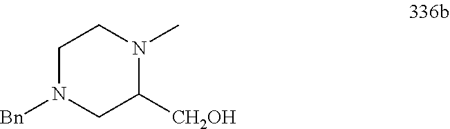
C1N([Bn])CC([CH2OH])N(C)C1
